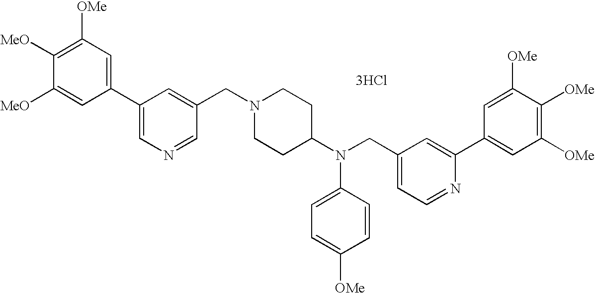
C1=C([MeO])C([MeO])=C([OMe])C=C1C1=CN=CC(CN2CCC(N(CC3=CC=NC(C4=CC([OMe])=C([OMe])C([OMe])=C4)=C3)C3=CC=C([OMe])C=C3)CC2)=C1.[3HCl]
